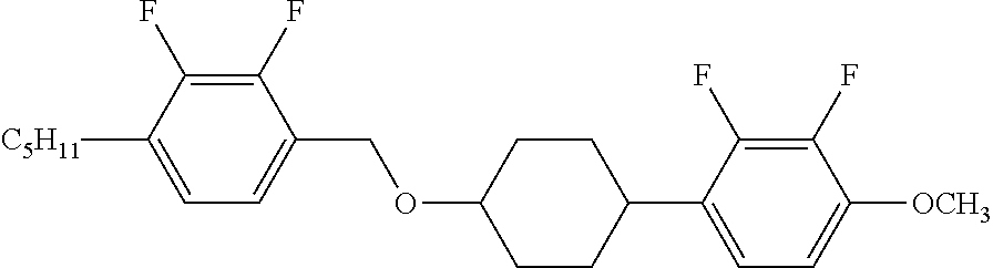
C1(F)=C(F)C([C5H11])=CC=C1COC1CCC(C2=CC=C([OCH3])C(F)=C2F)CC1
